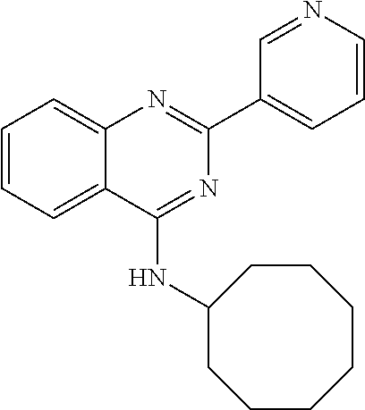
C1(C2=CC=CN=C2)=NC2=CC=CC=C2C(NC2CCCCCCC2)=N1
